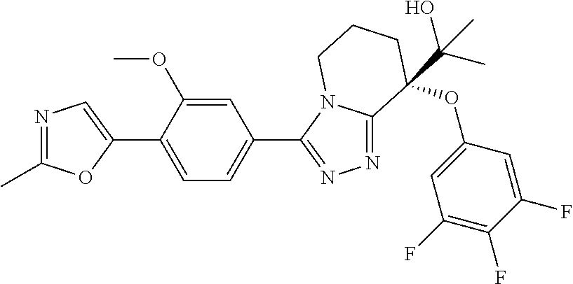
N1=C(C)OC(C2=CC=C(C3=NN=C4N3CCCC4(OC3=CC(F)=C(F)C(F)=C3)C(O)(C)C)C=C2OC)=C1
